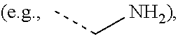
CC[NH2)]
